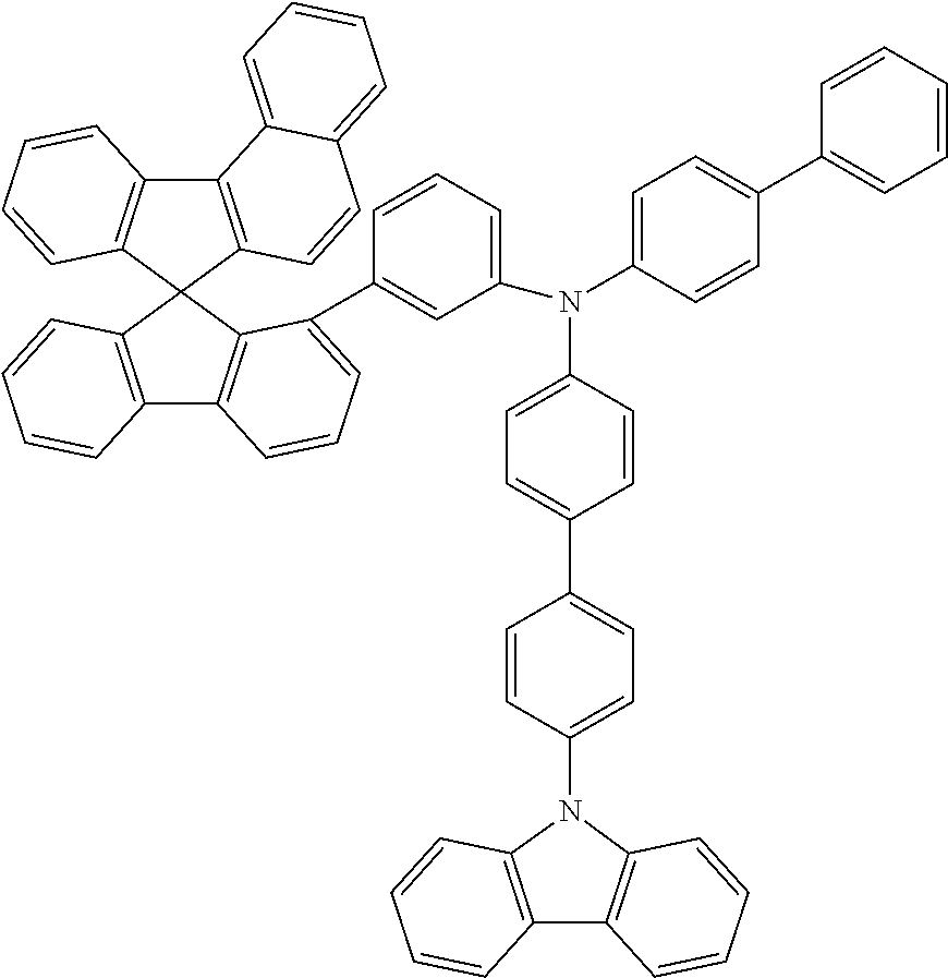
C12=C(C3(C4=C1C=CC=C4)C1=C(C4=C3C(C3=CC(N(C5=CC=C(C6=CC=CC=C6)C=C5)C5=CC=C(C6=CC=C(N7C8=C(C9=C7C=CC=C9)C=CC=C8)C=C6)C=C5)=CC=C3)=CC=C4)C=CC=C1)C=CC1=CC=CC=C21
